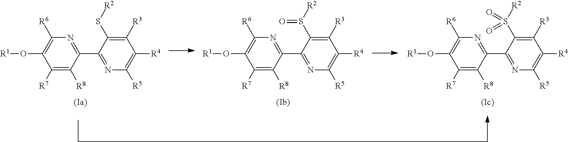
C1(C2=NC([R5])=C([R4])C([R3])=C2S[R2])=NC([R6])=C(O[R1])C([R7])=C1[R8].C1(C2=NC([R5])=C([R4])C([R3])=C2S([R2])=O)=NC([R6])=C(O[R1])C([R7])=C1[R8].C1(C2=NC([R5])=C([R4])C([R3])=C2S([R2])(=O)=O)=NC([R6])=C(O[R1])C([R7])=C1[R8]
